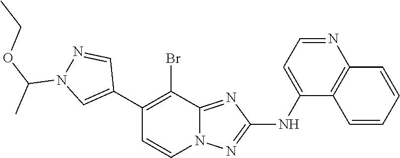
N1=CC(C2=C(Br)C3=NC(NC4=CC=NC5=C4C=CC=C5)=NN3C=C2)=CN1C(OCC)C
